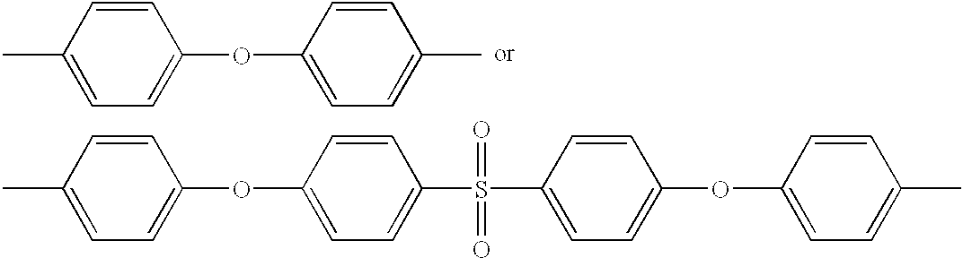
C1(C)=CC=C(OC2=CC=C(C)C=C2)C=C1.C1(C)=CC=C(OC2=CC=C(S(C3=CC=C(OC4=CC=C(C)C=C4)C=C3)(=O)=O)C=C2)C=C1
